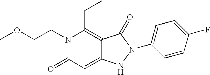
N1(CCOC)C(=O)C=C2C(=C1CC)C(=O)N(C1=CC=C(F)C=C1)N2
